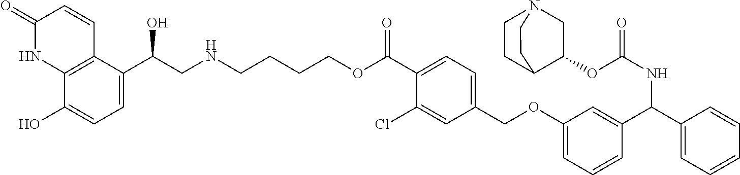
C1(=O)NC2=C(C=C1)C(C(CNCCCCOC(C1=CC=C(COC3=CC=CC(C(C4=CC=CC=C4)NC(=O)OC4CN5CCC4CC5)=C3)C=C1Cl)=O)O)=CC=C2O
